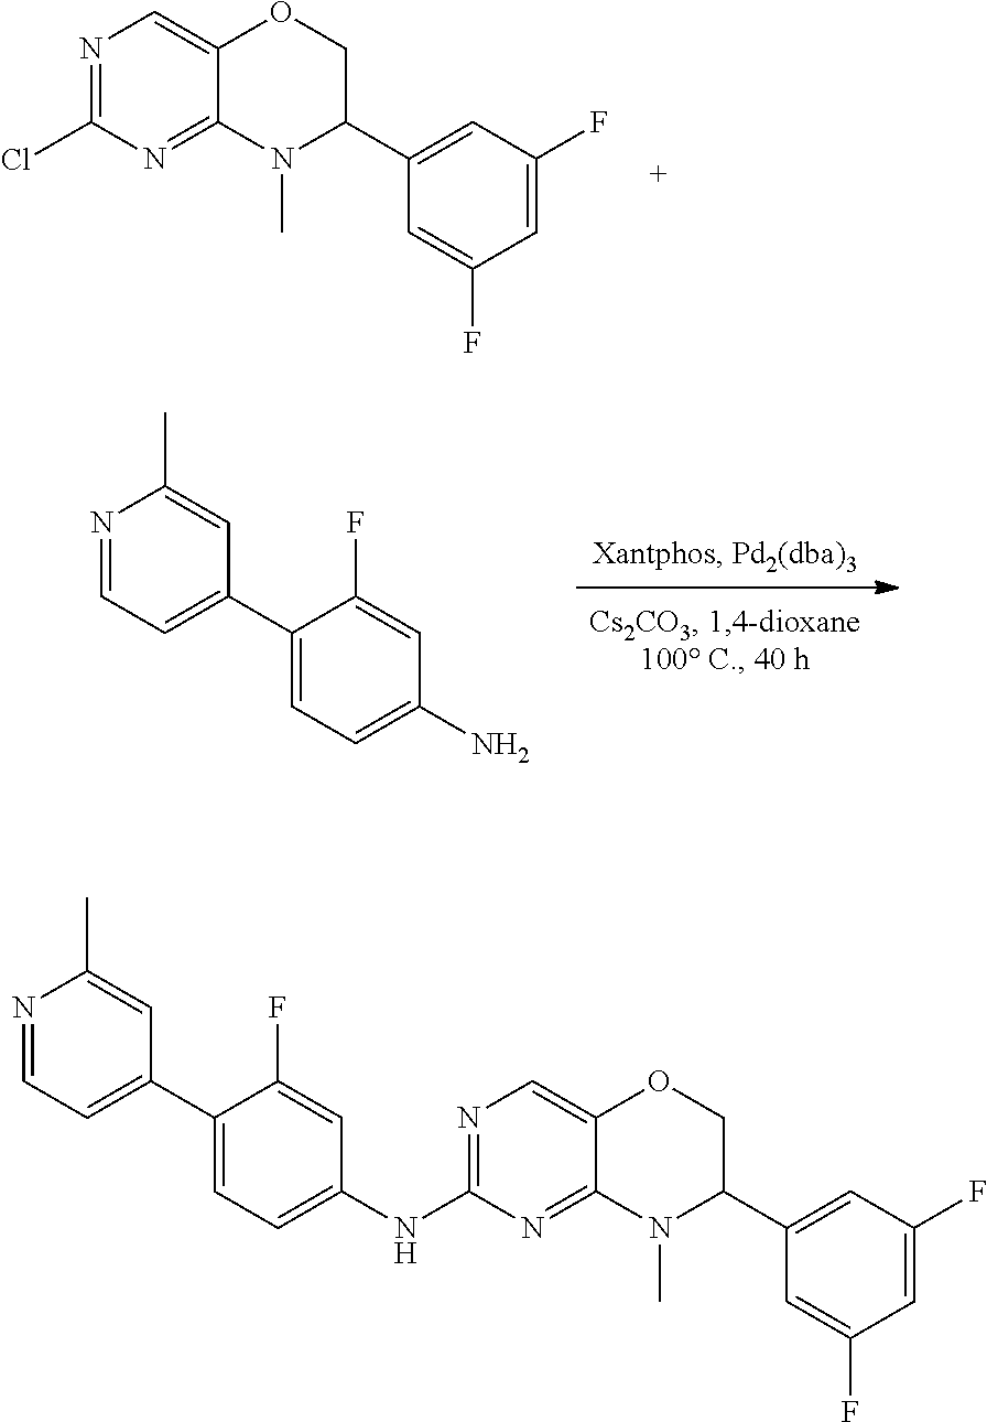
N1=C(Cl)N=C2C(=C1)OCC(C1=CC(F)=CC(F)=C1)N2C.NC1=CC=C(C2=CC=NC(C)=C2)C(F)=C1.C1(NC2=NC=C3C(=N2)N(C)C(C2=CC(F)=CC(F)=C2)CO3)=CC=C(C2=CC=NC(C)=C2)C(F)=C1
